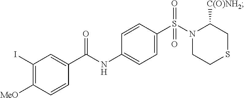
C1(I)=C([MeO])C=CC(C(NC2=CC=C(S(=O)(N3CCSCC3[C(O)NH2])=O)C=C2)=O)=C1
